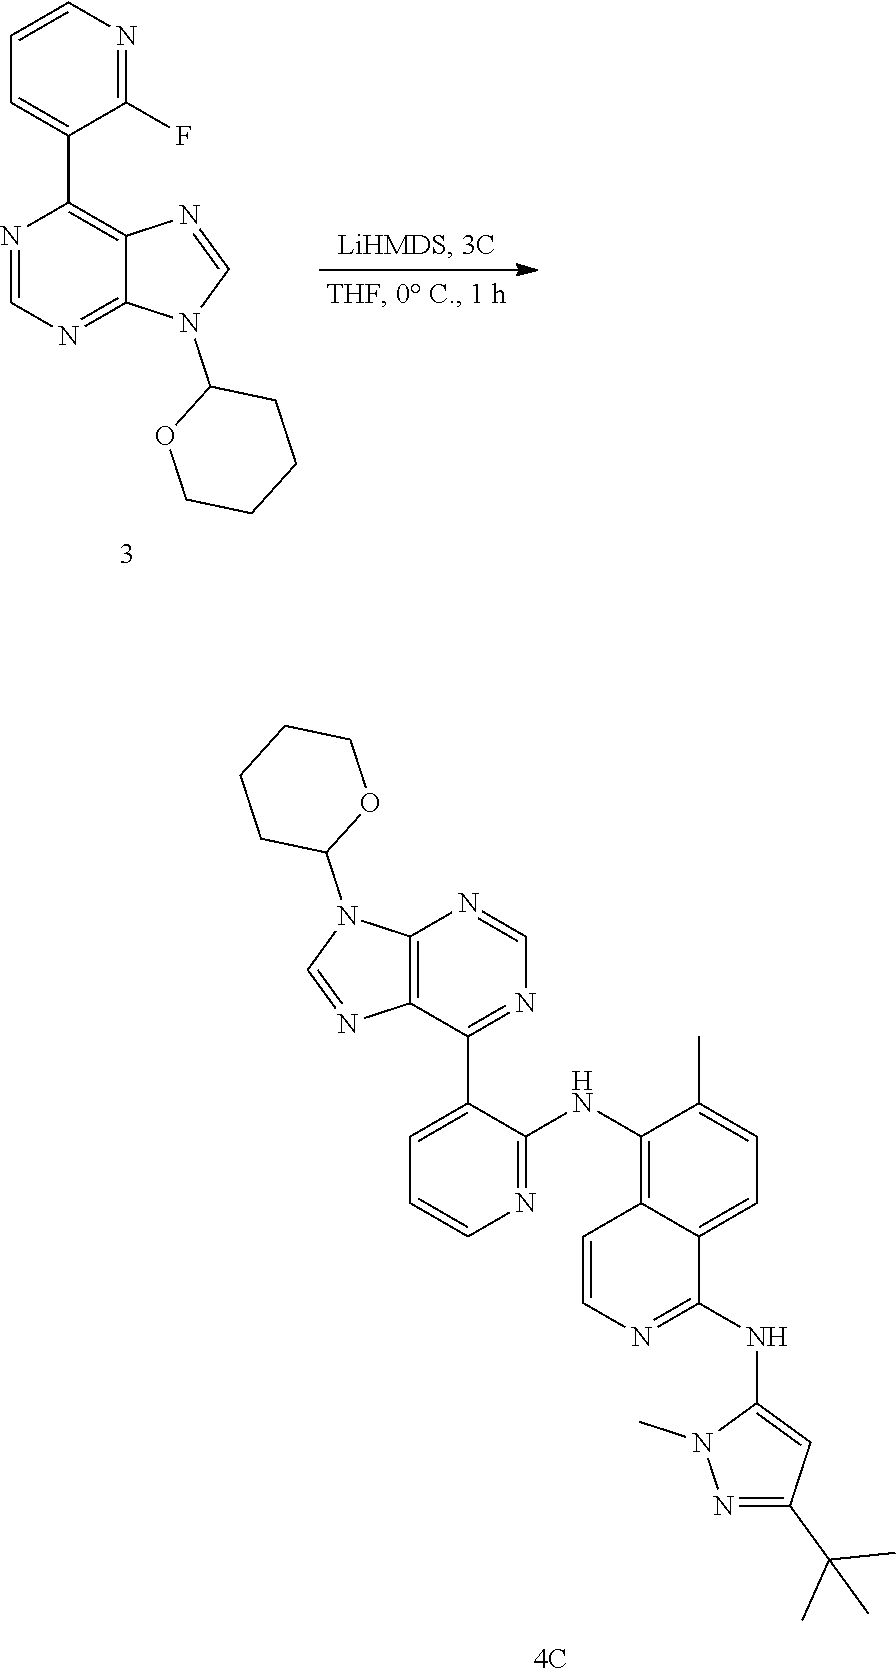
C1=NC(C2=CC=CN=C2F)=C2N=CN(C3CCCCO3)C2=N1.C1=NC2=C(N=CN2C2CCCCO2)C(C2=CC=CN=C2NC2=C3C(=CC=C2C)C(NC2=CC(C(C)(C)C)=NN2C)=NC=C3)=N1
